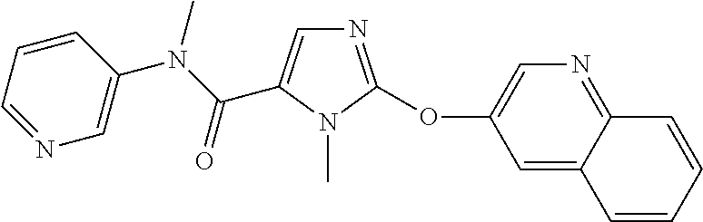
C1=C(C(N(C)C2=CN=CC=C2)=O)N(C)C(OC2=CN=C3C(=C2)C=CC=C3)=N1
